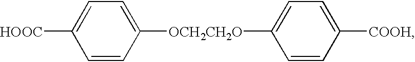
[HOOC]C1=CC=C([OCH2CH2O]C2=CC=C([COOH])C=C2)C=C1
